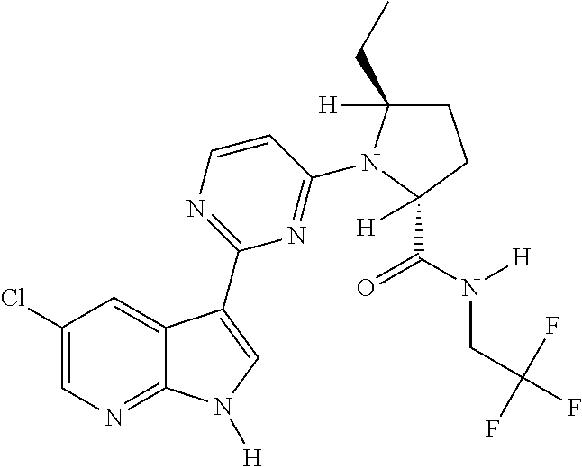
C1(Cl)=CN=C2C(=C1)C(C1=NC=CC(N3C(CC)([H])CCC3(C(N([H])CC(F)(F)F)=O)[H])=N1)=CN2[H]
